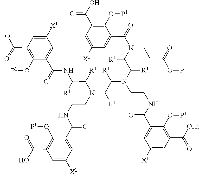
C(CC(=O)O[P1])N(C([R1])C([R1])N(C(C(N(CCNC(C1=CC([X1])=CC(C(O)=O)=C1O[P1])=O)C(C(NC(C1=CC([X1])=CC(C(=O)O)=C1O[P1])=O)[R1])[R1])[R1])[R1])CCNC(C1=CC([X1])=CC(C([OH])=O)=C1O[P1])=O)C(C1=CC([X1])=CC(C(=O)O)=C1O[P1])=O
